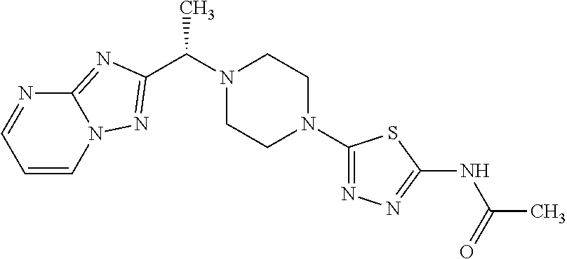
C(N1CCN(C2=NN=C(NC(=O)C)S2)CC1)(C)C1=NN2C=CC=NC2=N1
